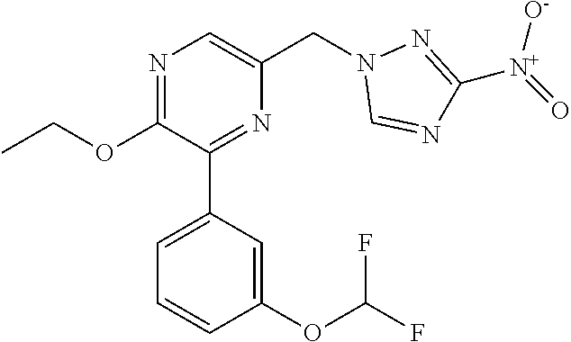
C1(OCC)=NC=C(CN2C=NC([N+]([O-])=O)=N2)N=C1C1=CC=CC(OC(F)F)=C1
